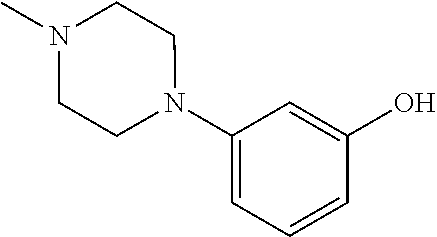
C1(N2CCN(C)CC2)=CC=CC(O)=C1
